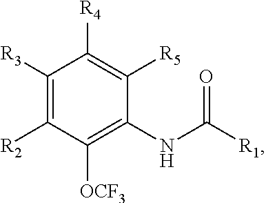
C1([OCF3])=C(NC([R1])=O)C([R5])=C([R4])C([R3])=C1[R2]
